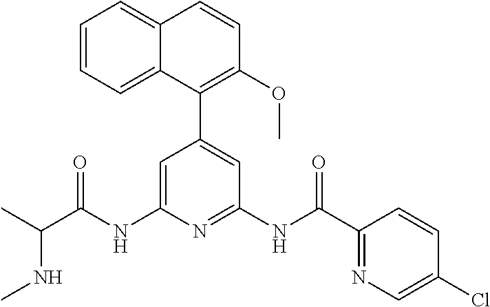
C1=C(NC(C(C)NC)=O)N=C(NC(C2=NC=C(Cl)C=C2)=O)C=C1C1=C(OC)C=CC2=CC=CC=C12
